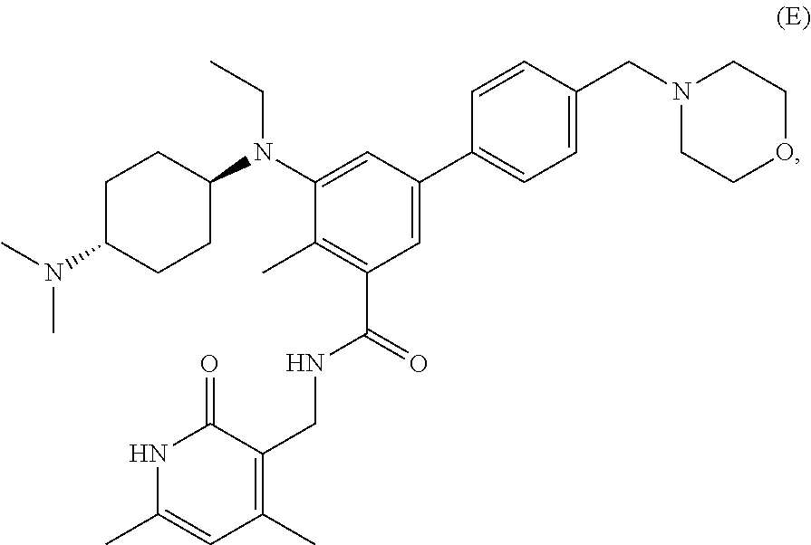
N1C(C)=CC(C)=C(CNC(C2=C(C)C(N(C3CCC(N(C)C)CC3)CC)=CC(C3=CC=C(CN4CCOCC4)C=C3)=C2)=O)C1=O
